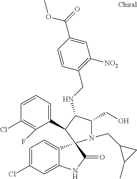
C1=CC=C(C2C(NCC3=C([NO2])C=C(C(=O)OC)C=C3)C(CO)N(CC3C(C)C3)C23C2=CC=C(Cl)C=C2NC3=O)C(F)=C1Cl
